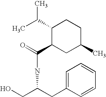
C(NC(=O)C1CC(C)CCC1C(C)C)(CO)CC1=CC=CC=C1
